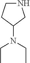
N1CCC(N(CC)CC)C1
